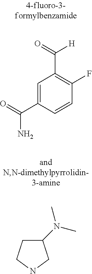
C1=C(C(=O)N)C=CC(F)=C1C(=O)[H].C1(N(C)C)CCNC1
